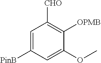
C1=C([PinB])C=C(OC)C([OPMB])=C1[CHO]
